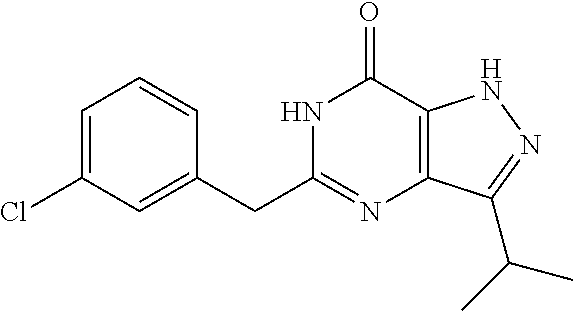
N1=C(CC2=CC(Cl)=CC=C2)NC(=O)C2=C1C(C(C)C)=NN2
